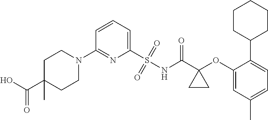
C1(N2CCC(C(=O)O)(C)CC2)=NC(S(=O)(=O)NC(C2(OC3=CC(C)=CC=C3C3CCCCC3)CC2)=O)=CC=C1
